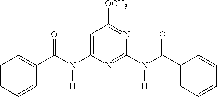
C1=C(N(C(C2=CC=CC=C2)=O)[H])N=C(N(C(C2=CC=CC=C2)=O)[H])N=C1[OCH3]
